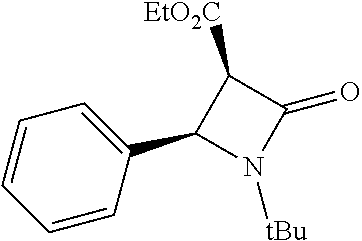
C1=CC(C2N([tBu])C(=O)C2[EtO2C])=CC=C1
